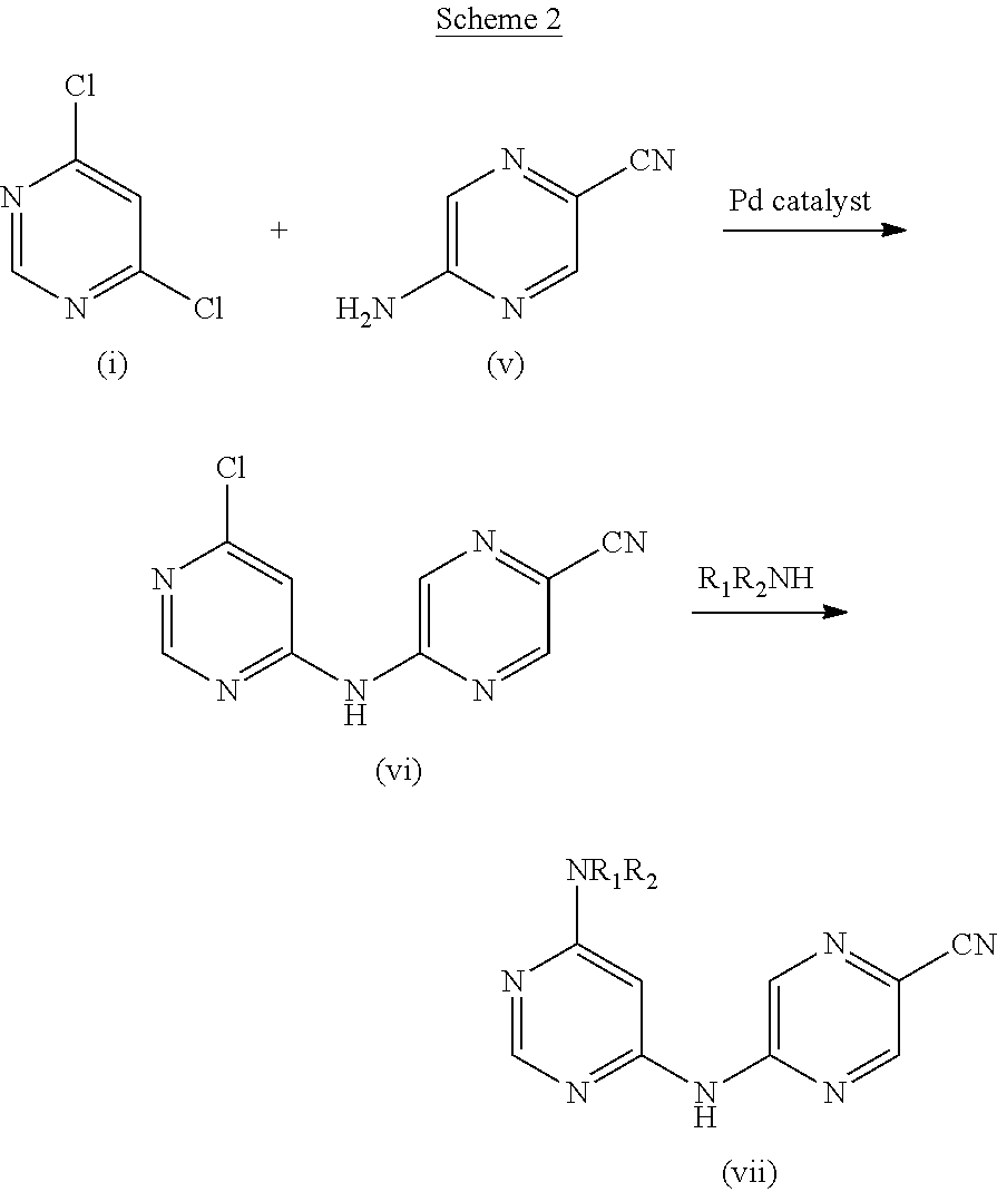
N1=CN=C(NC2=CN=C([CN])C=N2)C=C1Cl.N1=CN=C(NC2=CN=C([CN])C=N2)C=C1[NR1R2].N1=CN=C(Cl)C=C1Cl.C1=C(N)N=CC([CN])=N1
